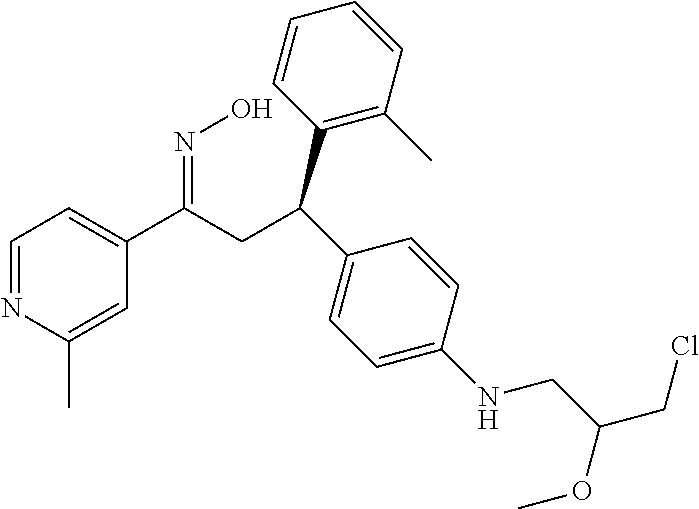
C1=NC(C)=CC(C(CC(C2=C(C)C=CC=C2)C2=CC=C(NCC(OC)CCl)C=C2)=NO)=C1
